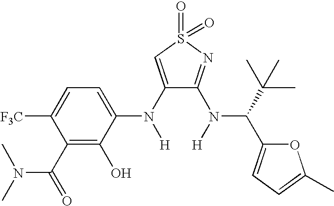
C1(N([H])C2=CC=C([F3C])C(C(N(C)C)=O)=C2O)=CS(=O)(=O)N=C1N([H])C(C(C)(C)C)C1=CC=C(C)O1
